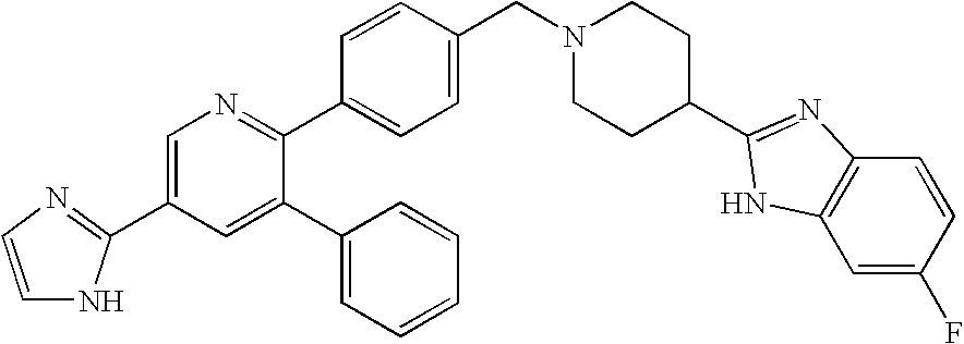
N1=C(C2=CC=C(CN3CCC(C4=NC5=C(C=C(F)C=C5)N4)CC3)C=C2)C(C2=CC=CC=C2)=CC(C2=NC=CN2)=C1
